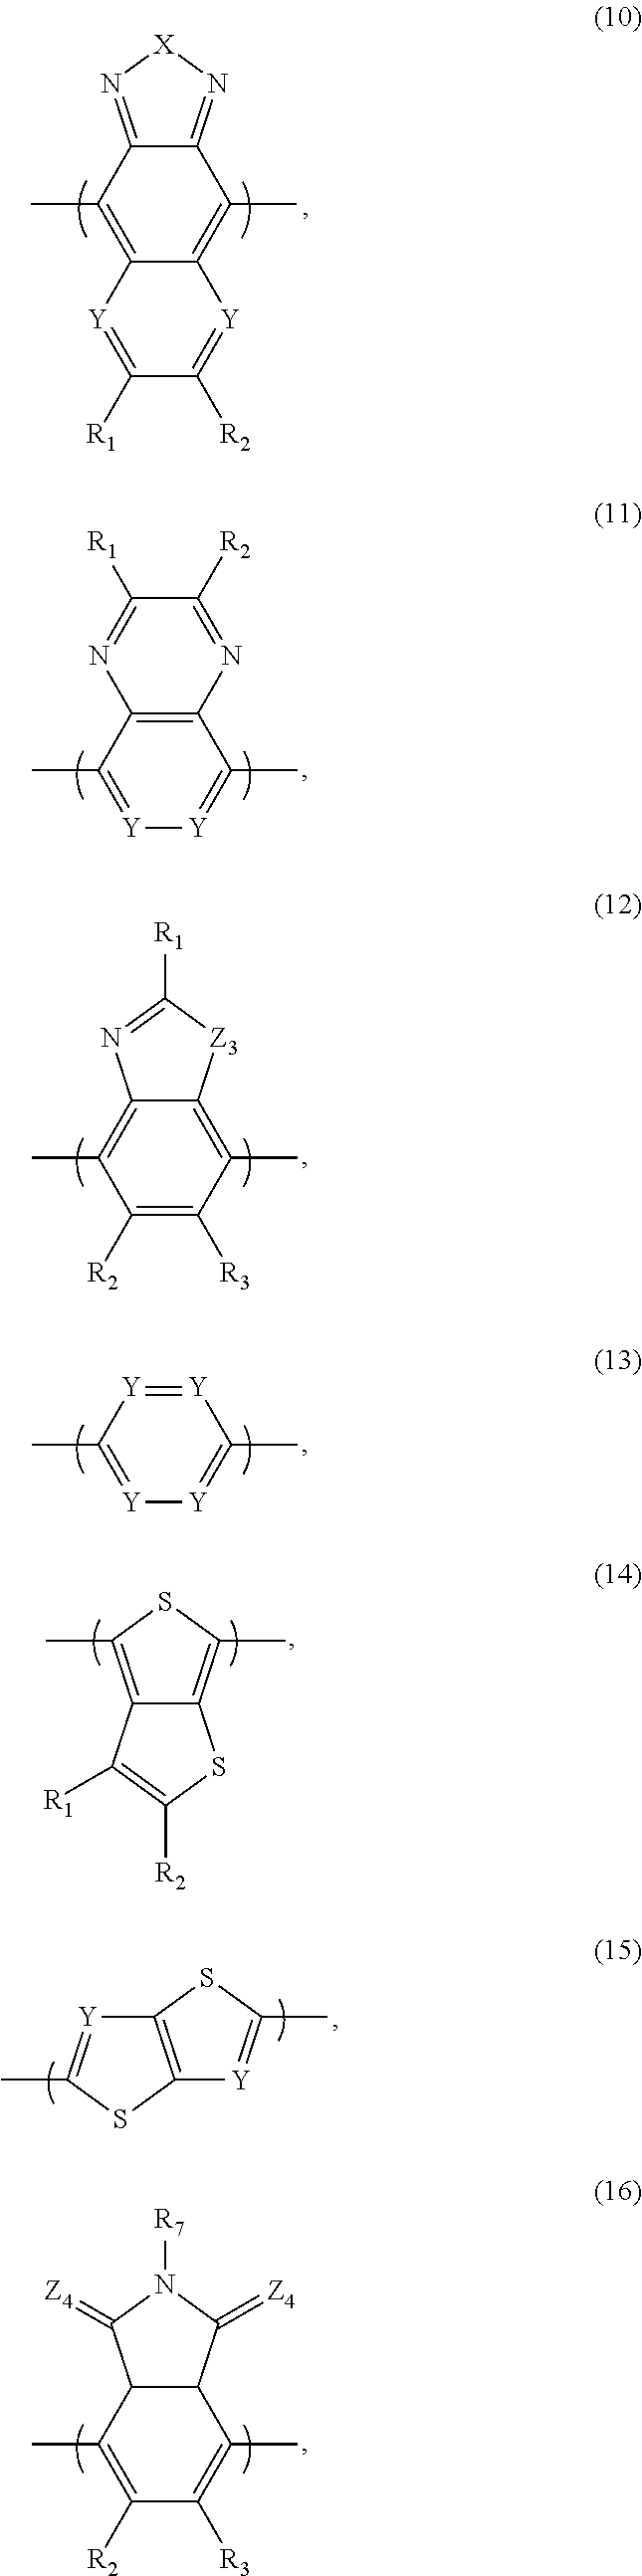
C12=N[X]N=C1C(C)=C1C(=C2C)[Y]=C([R1])C([R2])=[Y]1.N1=C([R2])C([R1])=NC2=C1C(C)=[Y][Y]=C2C.C12=C(C)C([R2])=C([R3])C(C)=C1[Z3]C([R1])=N2.[Y]1=[Y]C(C)=[Y][Y]=C1C.C12=C(C)SC(C)=C1SC([R2])=C2[R1].C12=C(SC(C)=[Y]1)[Y]=C(C)S2.C12C(C(C)=C([R3])C([R2])=C1C)C(=[Z4])N([R7])C2=[Z4]
